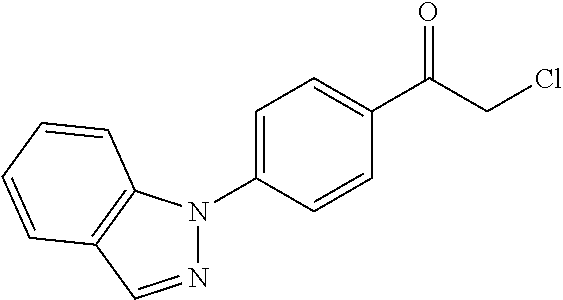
C1(C(CCl)=O)=CC=C(N2N=CC3=C2C=CC=C3)C=C1
